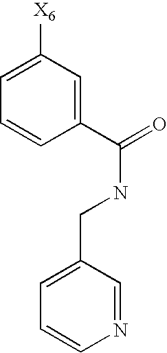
C1(C(=O)NCC2=CC=CN=C2)=CC([X6])=CC=C1
